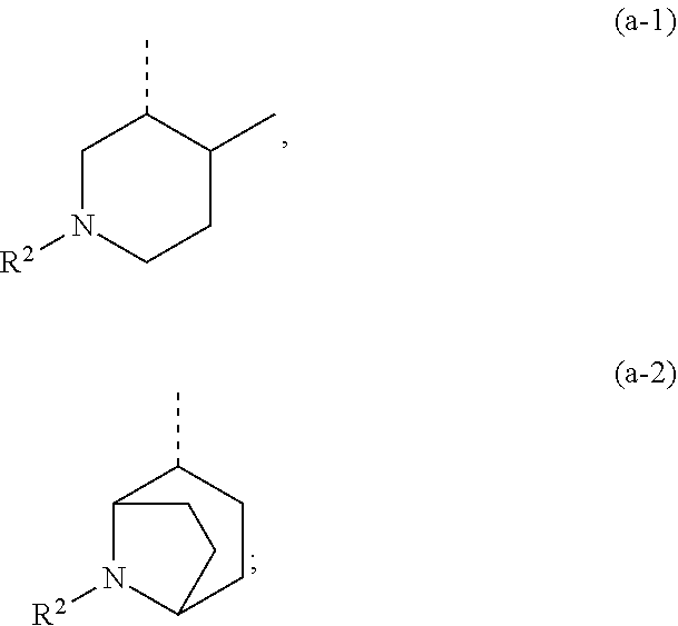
CC1CCC2N([R2])C1CC2.CC1C(C)CCN([R2])C1
